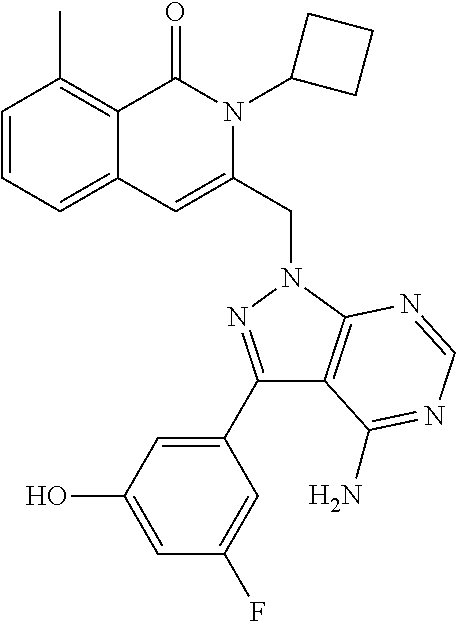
C1=CC=C2C(=C1C)C(=O)N(C1CCC1)C(CN1C3=C(C(C4=CC(O)=CC(F)=C4)=N1)C(N)=NC=N3)=C2
